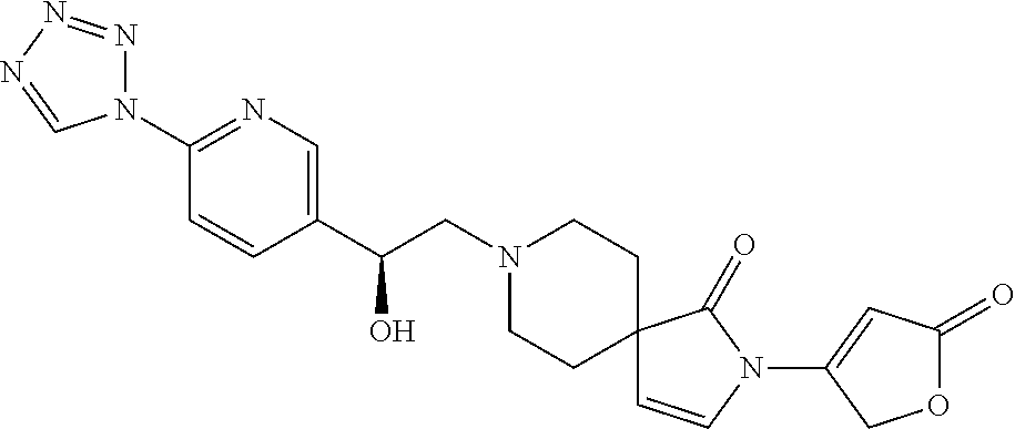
C1(C(CN2CCC3(CC2)C=CN(C2=CC(=O)OC2)C3=O)O)=CN=C(N2N=NN=C2)C=C1
